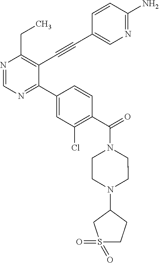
N1=CN=C(C2=CC(Cl)=C(C(=O)N3CCN(C4CS(=O)(=O)CC4)CC3)C=C2)C(C#CC2=CN=C(N)C=C2)=C1CC
